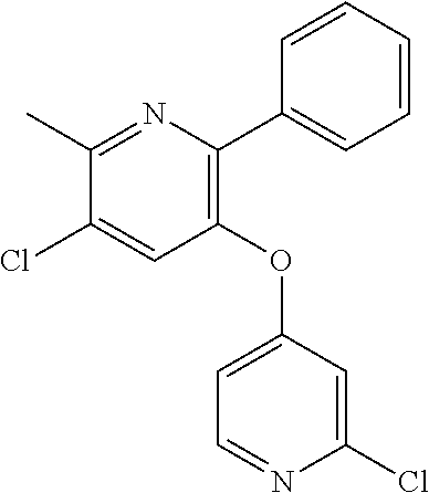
C1(Cl)=CC(OC2=CC=NC(Cl)=C2)=C(C2=CC=CC=C2)N=C1C
